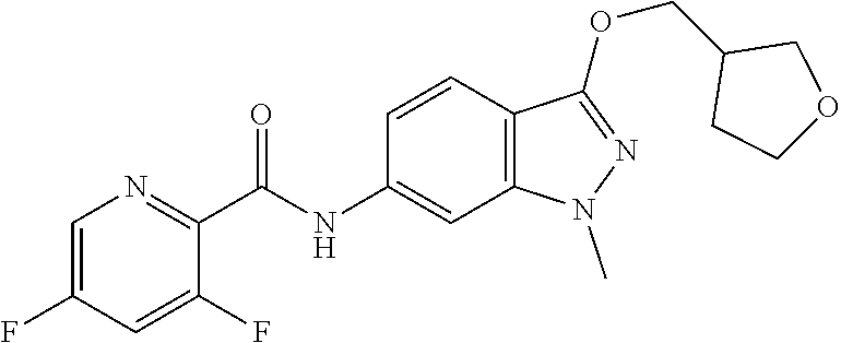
C(NC1=CC2=C(C=C1)C(OCC1CCOC1)=NN2C)(C1=NC=C(F)C=C1F)=O
